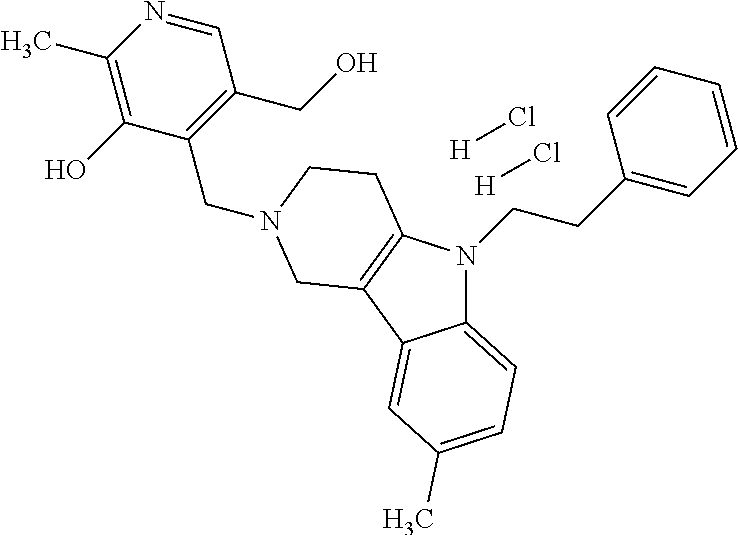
C1(C)=C(O)C(CN2CCC3=C(C4=CC(C)=CC=C4N3CCC3=CC=CC=C3)C2)=C(CO)C=N1.[H]Cl.[H]Cl
